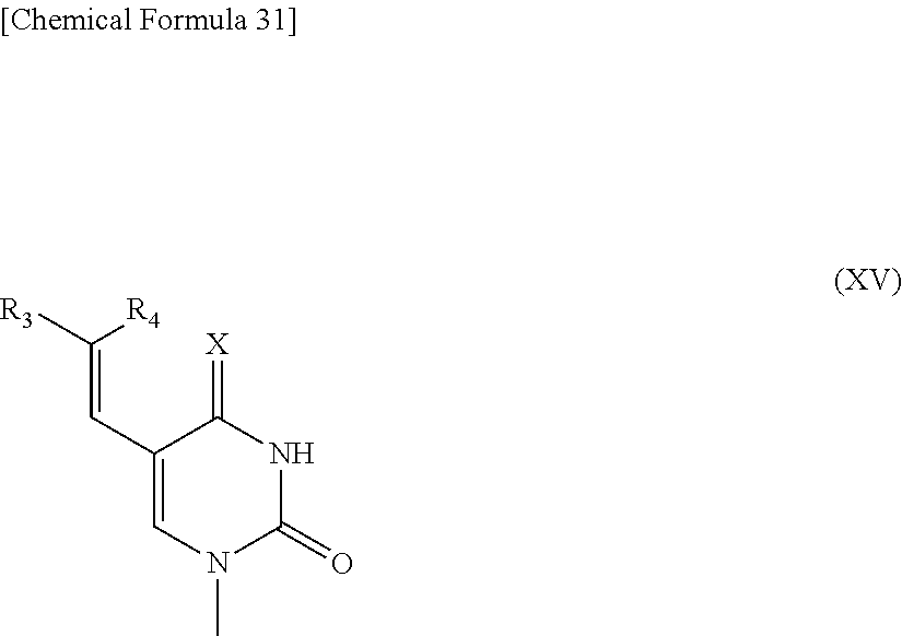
C1(C=C([R4])[R3])=CN(C)C(=O)NC1=[X]
